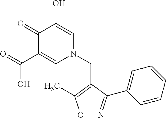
O=C(C1=CN(CC2=C(C)ON=C2C2=CC=CC=C2)C=C(O)C1=O)O
